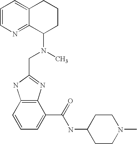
C1=CN=C2C(=C1)CCCC2N(C)CC1=NC2=C(N1)C=CC=C2C(NC1CCN(C)CC1)=O
